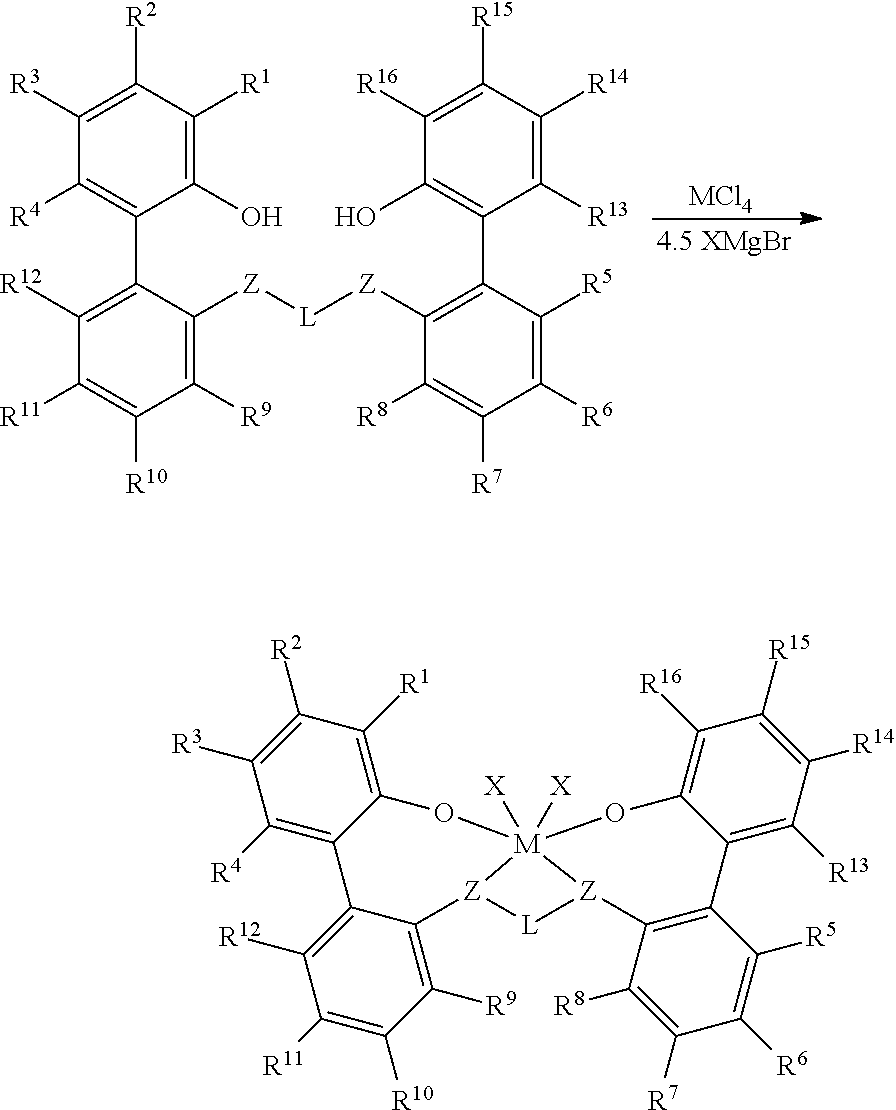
C1([R4])=C(C2=C([R12])C([R11])=C([R10])C([R9])=C2[Z][L][Z]C2=C(C3=C(O)C([R16])=C([R15])C([R14])=C3[R13])C([R5])=C([R6])C([R7])=C2[R8])C(O)=C([R1])C([R2])=C1[R3].[MCl4].C1([R4])=C2C(=C([R1])C([R2])=C1[R3])O[M]13([X])([X])[Z](C4=C([R9])C([R10])=C([R11])C([R12])=C24)[L][Z]1C1=C(C2=C([R13])C([R14])=C([R15])C([R16])=C2O3)C([R5])=C([R6])C([R7])=C1[R8]
